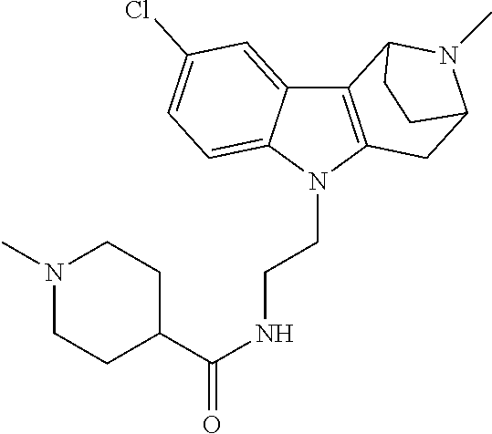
C12=C(N(CCNC(=O)C3CCN(C)CC3)C3=CC=C(Cl)C=C13)CC1N(C)C2CC1
